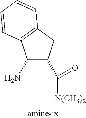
C1(N)C(C([N(CH3)2])=O)CC2=C1C=CC=C2
